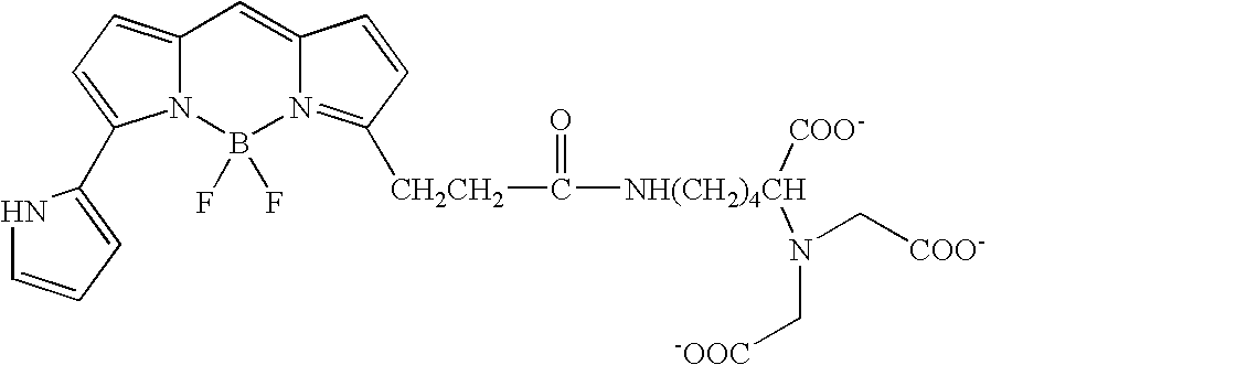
C12=CC=C(C3=CC=CN3)N1B(F)(F)N1=C([CH2CH2]C([NH(CH2)4CH]([COO-])N(C[-OOC])C[COO-])=O)C=CC1=C2
